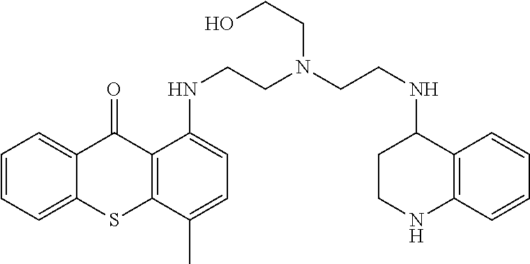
C1=CC=C2C(=C1)C(=O)C1=C(S2)C(C)=CC=C1NCCN(CCNC1CCNC2=C1C=CC=C2)CCO
